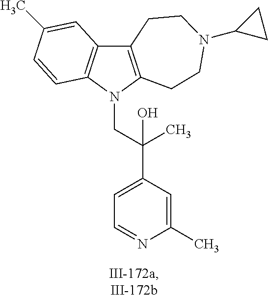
C12=C(N(CC(C3=CC=NC(C)=C3)(O)C)C3=C1C=C(C)C=C3)CCN(C1CC1)CC2
